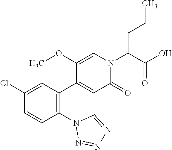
C1(Cl)=CC(C2=CC(=O)N(C(C(O)=O)CCC)C=C2OC)=C(N2N=NN=C2)C=C1
